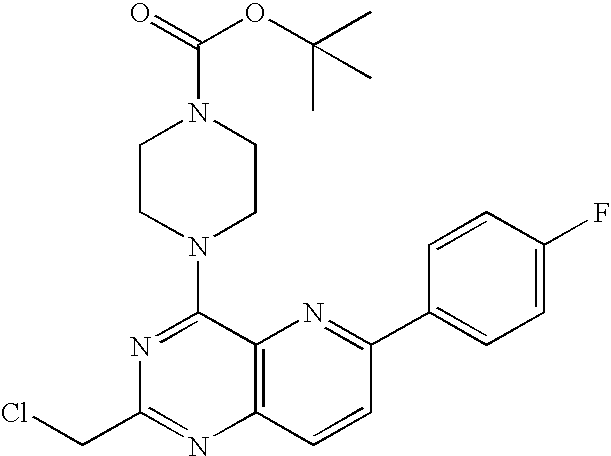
N1=C(N2CCN(C(OC(C)(C)C)=O)CC2)C2=C(N=C1CCl)C=CC(C1=CC=C(F)C=C1)=N2
